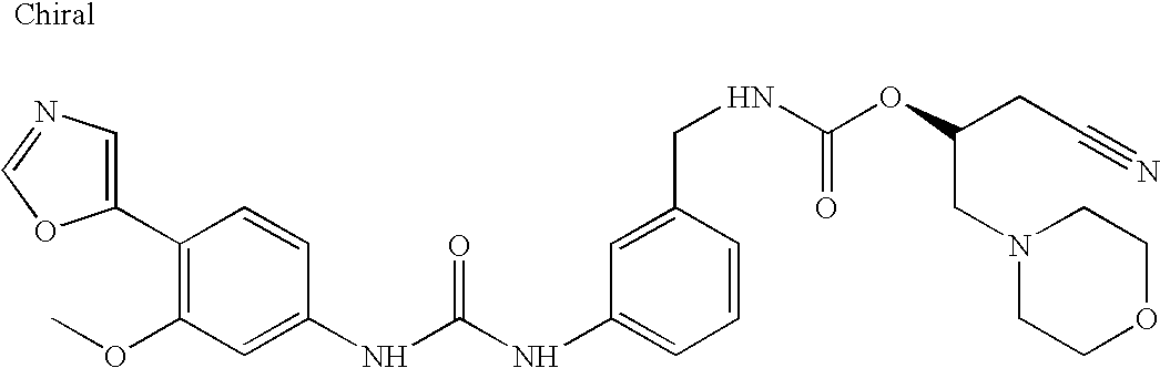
C1(C2=C(OC)C=C(NC(NC3=CC=CC(CNC(OC(CN4CCOCC4)CC#N)=O)=C3)=O)C=C2)=CN=CO1
